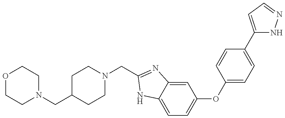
O1CCN(CC2CCN(CC3=NC4=CC(OC5=CC=C(C6=CC=NN6)C=C5)=CC=C4N3)CC2)CC1
